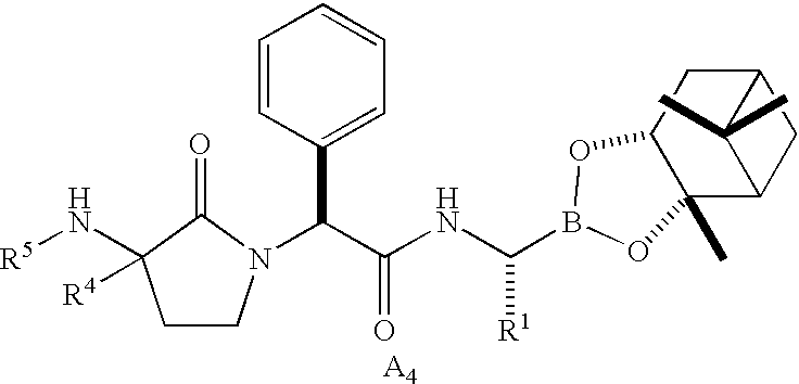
[A4].C1CN(C(C(NC([R1])B2OC3C(C)(C4CC(C3)C4(C)C)O2)=O)C2=CC=CC=C2)C(=O)C1(N[R5])[R4]
